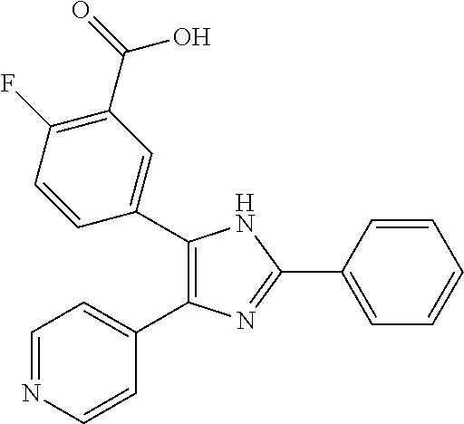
C1(C2=CC(C(=O)O)=C(F)C=C2)=C(C2=CC=NC=C2)N=C(C2=CC=CC=C2)N1
